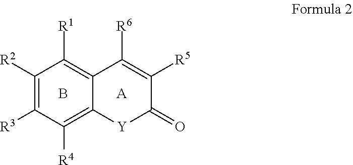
C1([R4])=C2C(=C([R1])C([R2])=C1[R3])C([R6])=C([R5])C(=O)[Y]2.B.[A]
